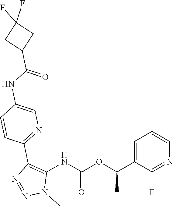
C1=C(C(OC(NC2=C(C3=NC=C(NC(C4CC(F)(F)C4)=O)C=C3)N=NN2C)=O)C)C(F)=NC=C1
